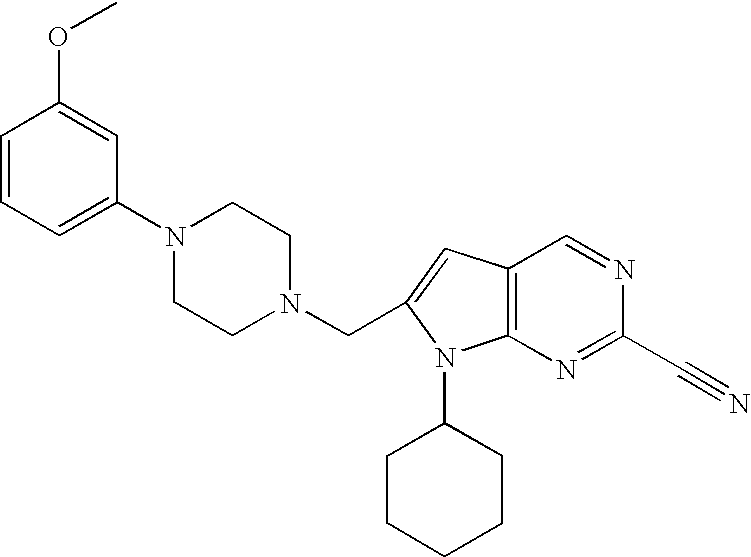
C1=CC=C(N2CCN(CC3=CC4=C(N3C3CCCCC3)N=C(C#N)N=C4)CC2)C=C1OC
